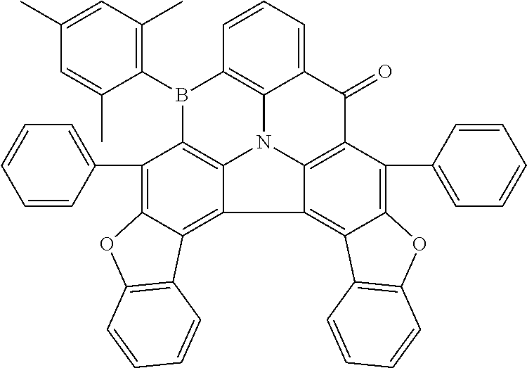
C1(C)=CC(C)=C(B2C3=C4N5C6=C2C(C2=CC=CC=C2)=C2C(=C6C6=C7C(=C(C8=CC=CC=C8)C(=C56)C(=O)C4=CC=C3)OC3=C7C=CC=C3)C3=C(O2)C=CC=C3)C(C)=C1
